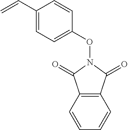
C1=CC=CC2=C1C(=O)N(OC1=CC=C(C=C)C=C1)C2=O
